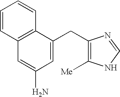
C1=CC2=C(C=C1)C(CC1=C([Me])NC=N1)=CC(N)=C2
